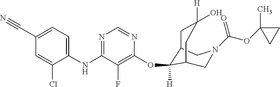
C1(NC2=NC=NC(OC3([H])C4CC([H])(O)CC3CN(C(OC3(C)CC3)=O)C4)=C2F)=CC=C(C#N)C=C1Cl
